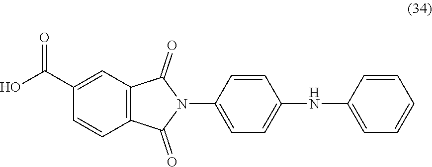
C1(C(O)=O)=CC2=C(C=C1)C(=O)N(C1=CC=C(NC3=CC=CC=C3)C=C1)C2=O
